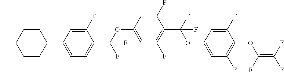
O(C1=CC(F)=C(C(F)(OC2=CC(F)=C(OC(=C(F)F)F)C(F)=C2)F)C(F)=C1)C(C1=CC=C(C2CCC(C)CC2)C=C1F)(F)F
